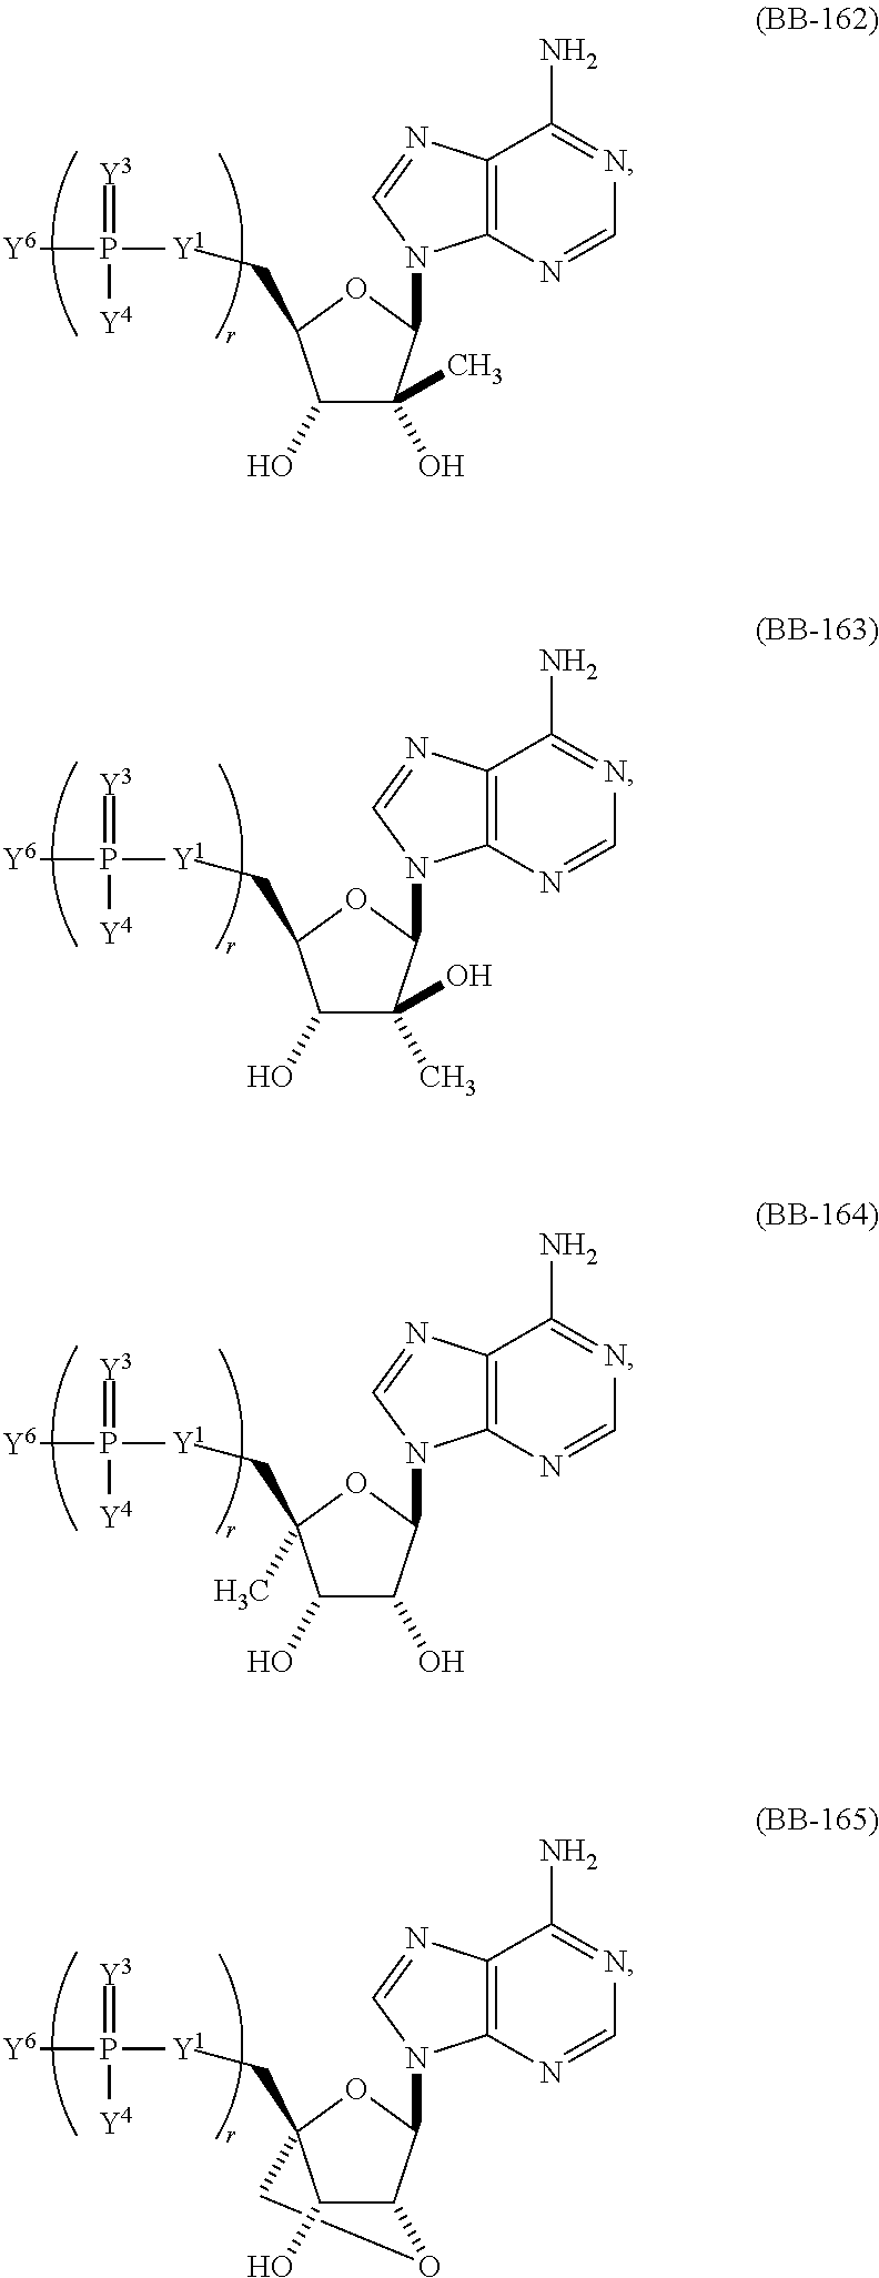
C1(O)C(O)(C)C(N2C3=C(C(N)=NC=N3)N=C2)OC1C[Y1]P(=[Y3])([Y4])[Y6].C1(O)C(C)(O)C(N2C3=C(C(N)=NC=N3)N=C2)OC1C[Y1]P(=[Y3])([Y4])[Y6].C1(O)C(O)C(N2C3=C(C(N)=NC=N3)N=C2)OC1(C[Y1]P(=[Y3])([Y4])[Y6])C.C12C(N3C4=C(C(N)=NC=N4)N=C3)OC(C[Y1]P(=[Y3])([Y4])[Y6])(CO1)C2O
